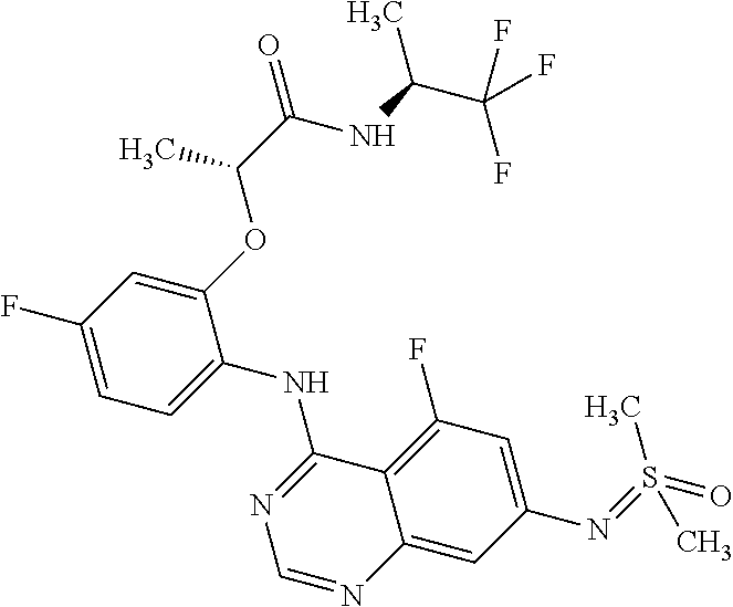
C1=C(F)C=C(OC(C(NC(C(F)(F)F)C)=O)C)C(NC2=NC=NC3=CC(N=S(=O)(C)C)=CC(F)=C23)=C1
